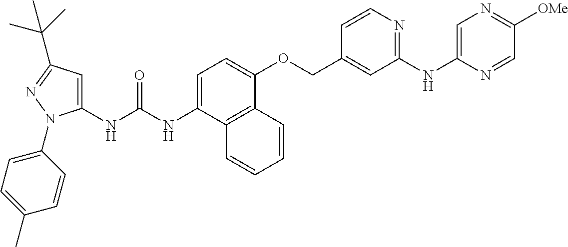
N(C(NC1=CC(C(C)(C)C)=NN1C1=CC=C(C)C=C1)=O)C1=CC=C(OCC2=CC(NC3=CN=C([OMe])C=N3)=NC=C2)C2=C1C=CC=C2
